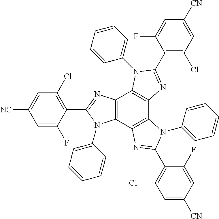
C12=C(C3=C(C4=C1N(C1=CC=CC=C1)C(C1=C(Cl)C=C([CN])C=C1F)=N4)N(C1=CC=CC=C1)C(C1=C(Cl)C=C([CN])C=C1F)=N3)N(C1=CC=CC=C1)C(C1=C(Cl)C=C([NC])C=C1F)=N2
